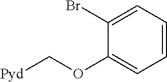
C1=CC=C(Br)C(OC[Pyd])=C1
